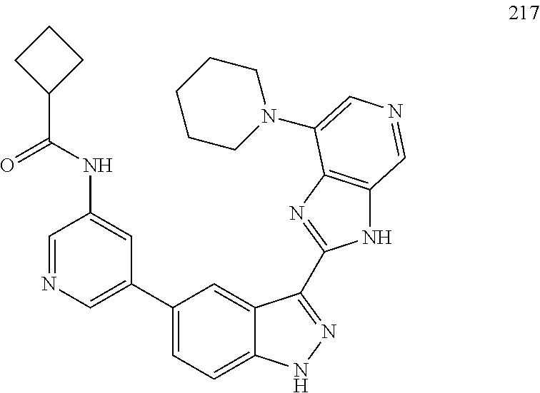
C1=NC=C(C2=CC=C3C(=C2)C(C2=NC4=C(N2)C=NC=C4N2CCCCC2)=NN3)C=C1NC(C1CCC1)=O
